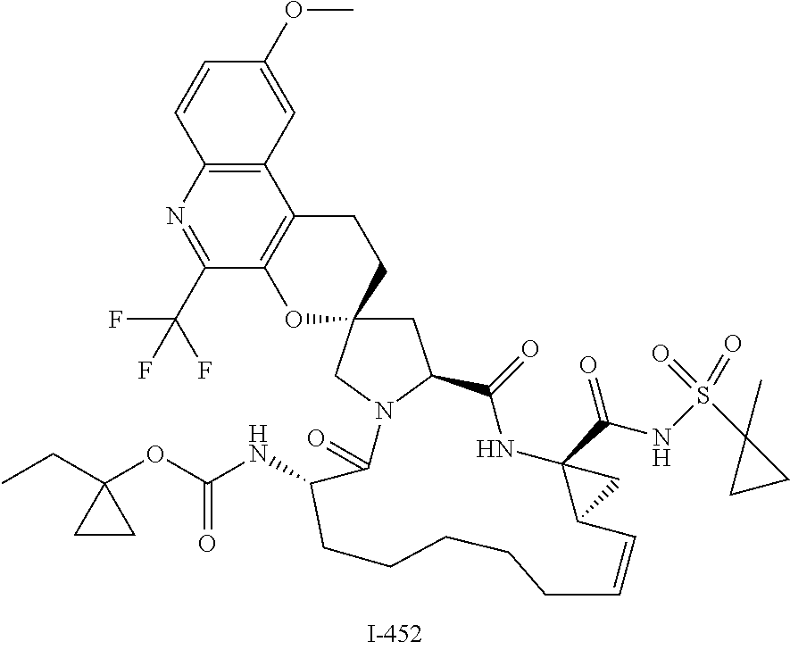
C1=CC2=C(C=C1OC)C1=C(C(C(F)(F)F)=N2)OC2(CC1)CC1N(C2)C(=O)C(NC(OC2(CC)CC2)=O)CCCCCC=CC2C(C(NS(C3(C)CC3)(=O)=O)=O)(NC1=O)C2
